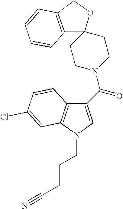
C1(C(=O)N2CCC3(CC2)OCC2=C3C=CC=C2)=CN(CCCC#N)C2=C1C=CC(Cl)=C2
